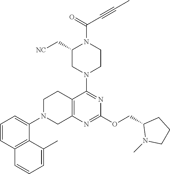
C12=C(N=C(OCC3N(C)CCC3)N=C1N1CCN(C(C#CC)=O)C(C[NC])C1)CN(C1=CC=CC3=C1C(C)=CC=C3)CC2
